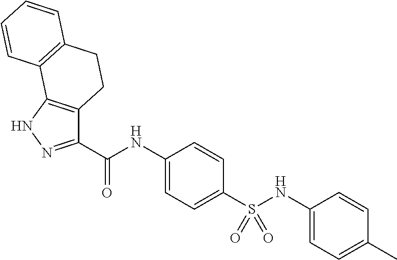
C1(C(NC2=CC=C(S(NC3=CC=C(C)C=C3)(=O)=O)C=C2)=O)=NNC2=C1CCC1=C2C=CC=C1
